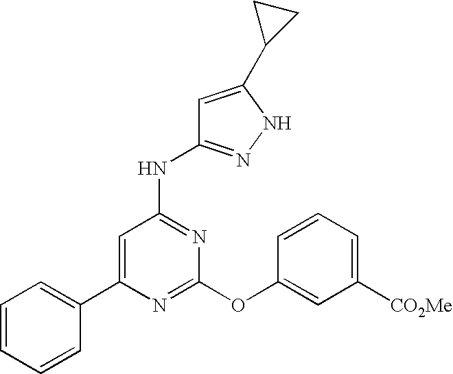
C1(C2=CC=CC=C2)=CC(NC2=NNC(C3CC3)=C2)=NC(OC2=CC([CO2Me])=CC=C2)=N1
